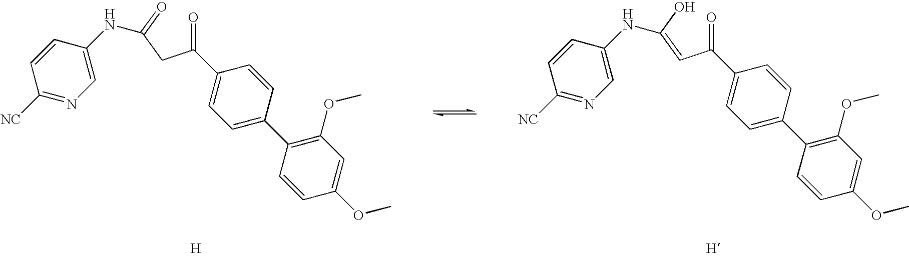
C1([NC])=NC=C(NC(=O)CC(C2=CC=C(C3=C(OC)C=C(OC)C=C3)C=C2)=O)C=C1.[H].C1([NC])=NC=C(NC(O)=CC(C2=CC=C(C3=C(OC)C=C(OC)C=C3)C=C2)=O)C=C1.[H]
